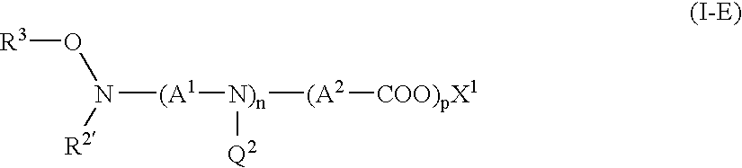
N([(A1][N)n]([Q2])[(A2][COO)pX1])(O[R3])[R2]
